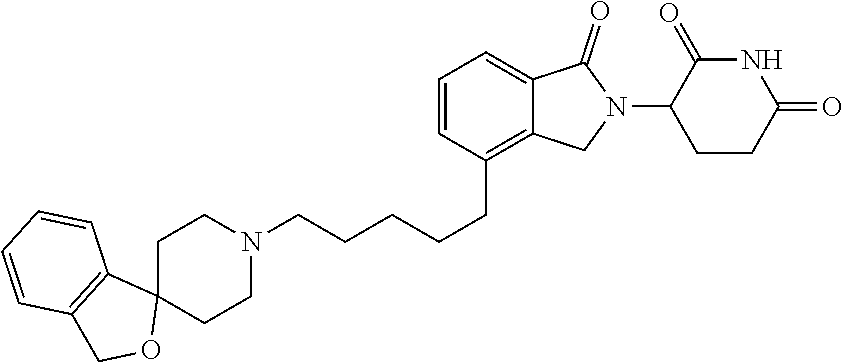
C1CN(CCCCCC2=C3C(=CC=C2)C(=O)N(C2CCC(=O)NC2=O)C3)CCC12C1=C(CO2)C=CC=C1
